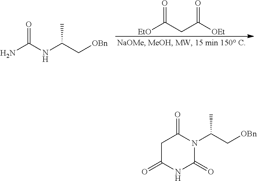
[EtO]C(CC([OEt])=O)=O.NC(NC(C[OBn])C)=O.C1C(=O)NC(=O)N(C(C[OBn])C)C1=O
